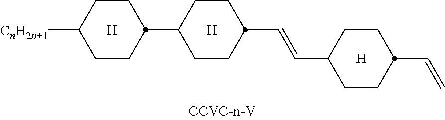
[CnH2n+1]C1CCC(C2CCC(C=CC3CCC(C=C)CC3)CC2)CC1.[H].[H].[H]
